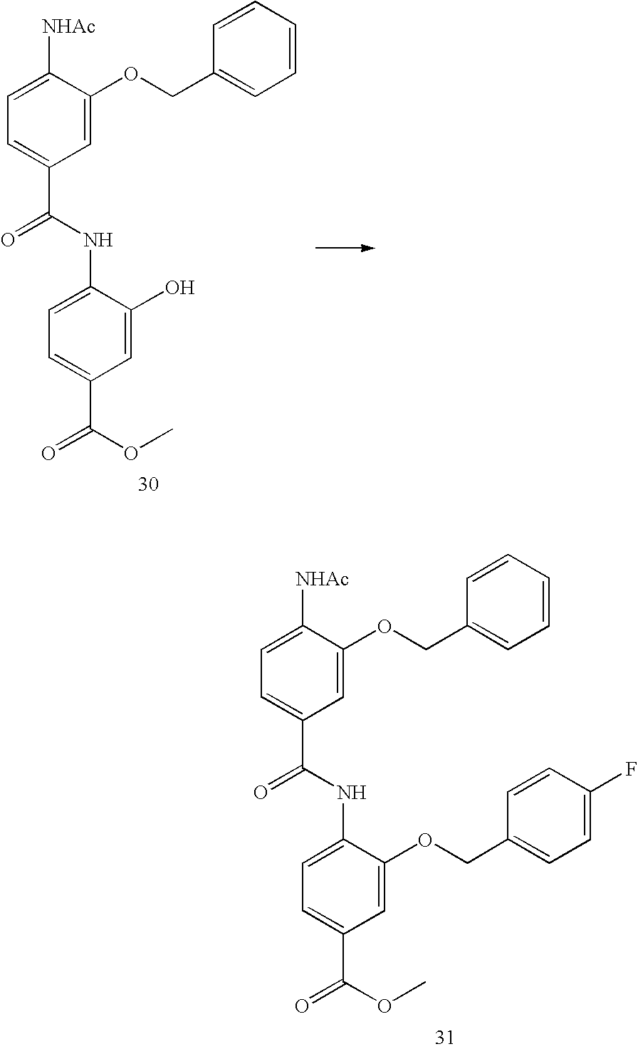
C1=C([NHAc])C(OCC2=CC=CC=C2)=CC(C(=O)NC2=CC=C(C(OC)=O)C=C2O)=C1.C1=C([NHAc])C(OCC2=CC=CC=C2)=CC(C(=O)NC2=CC=C(C(OC)=O)C=C2OCC2=CC=C(F)C=C2)=C1
